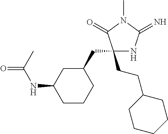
C1(CC2CC(NC(=O)C)CCC2)(CCC2CCCCC2)NC(=N)N(C)C1=O
